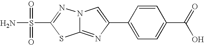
N12C(=NC(C3=CC=C(C(=O)O)C=C3)=C1)SC(S(=O)(N)=O)=N2
